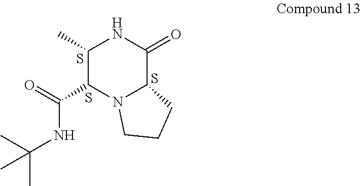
C1(C)C(C(=O)NC(C)(C)C)N2C(C(=O)N1)CCC2.S.S.S
